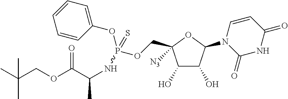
C(OC(C(NP(OC1=CC=CC=C1)(OCC1([N3])C(O)C(O)C(N2C(=O)NC(=O)C=C2)O1)=S)C)=O)C(C)(C)C
